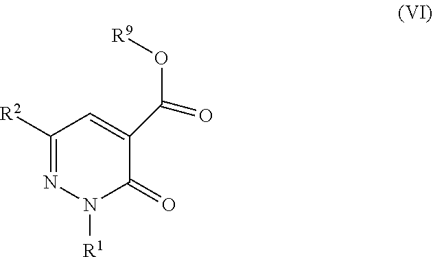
C1([R2])=NN([R1])C(=O)C(C(O[R9])=O)=C1
